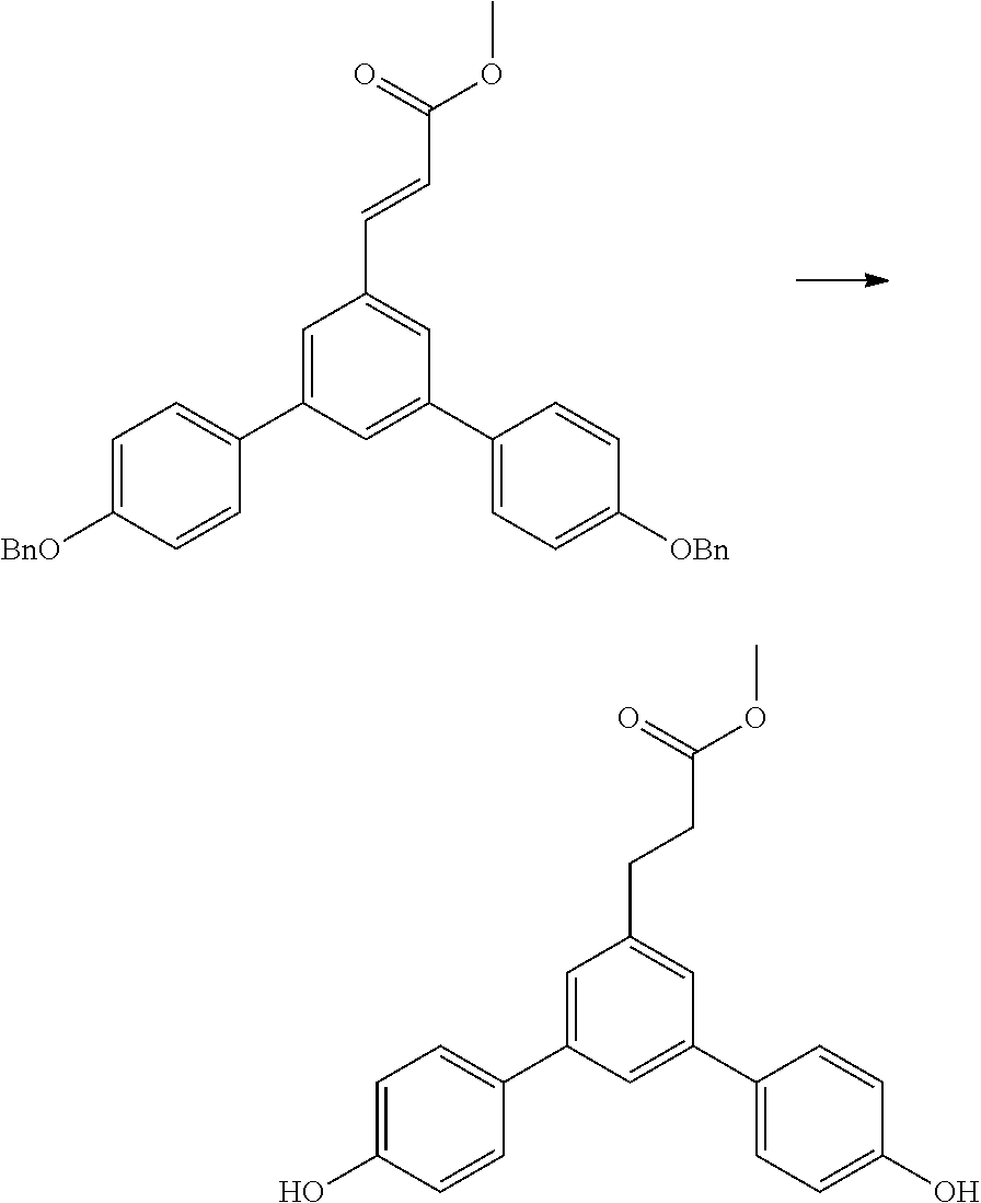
C(C=CC1=CC(C2=CC=C([OBn])C=C2)=CC(C2=CC=C([BnO])C=C2)=C1)(=O)OC.C(CCC1=CC(C2=CC=C(O)C=C2)=CC(C2=CC=C(O)C=C2)=C1)(=O)OC
